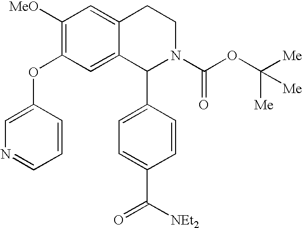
C1([MeO])=C(OC2=CN=CC=C2)C=C2C(=C1)CCN(C(OC([Me])([Me])[Me])=O)C2C1=CC=C(C(=O)[NEt2])C=C1
